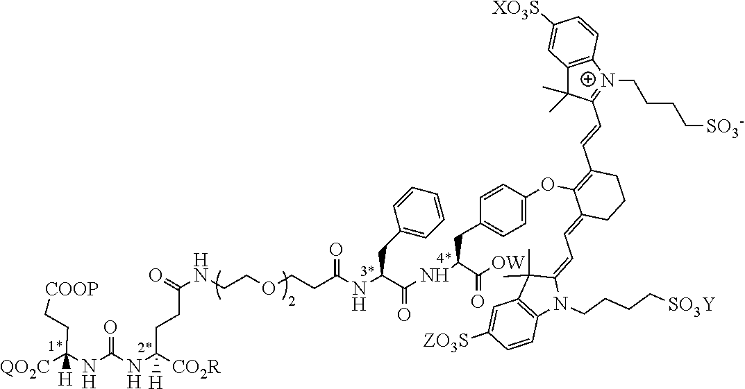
O=C(NCCOCCC(NC(C(NC(C([OW])=O)CC1=CC=C(OC2=C(C=CC3=[N+](CCCC[SO3-])C4=C(C3(C)C)C=C([XO3S])C=C4)CCCC2=CC=C2C(C)(C)C3=C(N2CCCC[SO3Y])C=CC([ZO3S])=C3)C=C1)=O)CC1=CC=CC=C1)=O)CCC(NC(NC([QO2C])(CC[COOP])[H])=O)([CO2R])[H]
